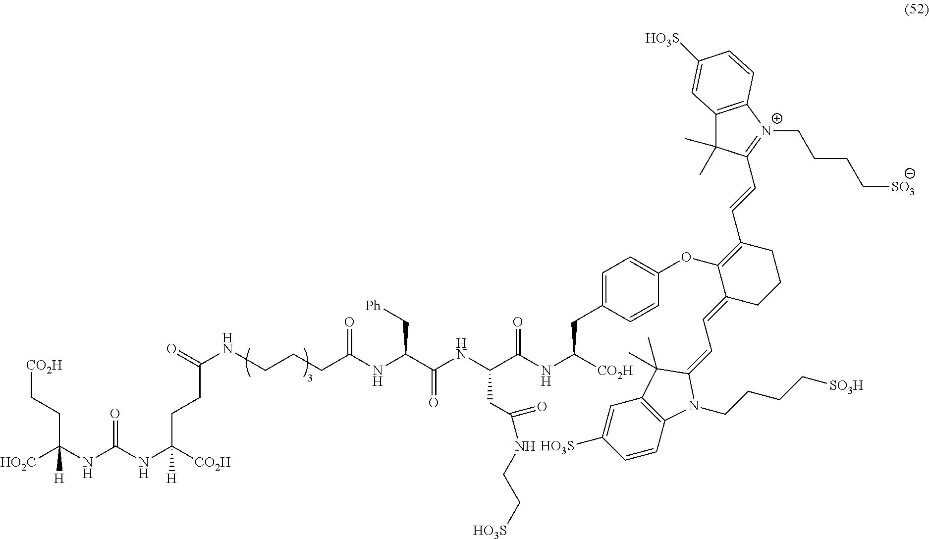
[HO2C]C(NC(NC([CO2H])([H])CCC(=O)NCCCC(NC(C(NC(C(NC([CO2H])CC1=CC=C(OC2=C(C=CC3=[N+](CCCC[SO3])C4=C(C3(C)C)C=C([HO3S])C=C4)CCCC2=CC=C2C(C)(C)C3=C(N2CCCC[SO3H])C=CC([HO3S])=C3)C=C1)=O)CC(=O)NCC[HO3S])=O)C[Ph])=O)=O)([H])CC[CO2H]
